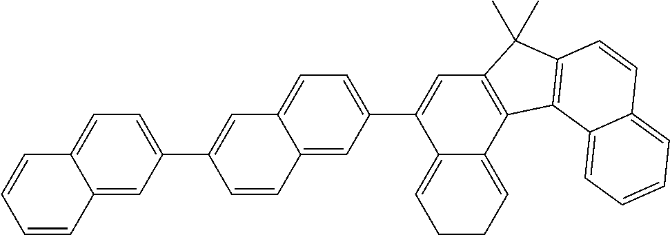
C12=CC(C3=CC4=CC=C(C5=CC6=C(C7=CCCC=C57)C5=C(C6(C)C)C=CC6=CC=CC=C56)C=C4C=C3)=CC=C1C=CC=C2
